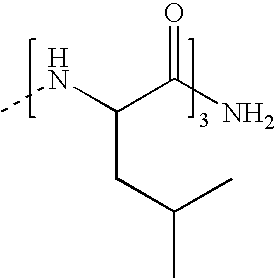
N(C(C(N)=O)CC(C)C)C
